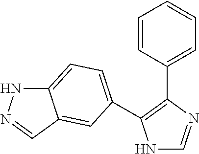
N1C=NC(C2=CC=CC=C2)=C1C1=CC=C2NN=CC2=C1
